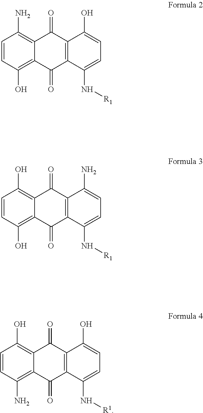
C1=CC(O)=C2C(=C1N)C(=O)C1=C(C2=O)C(N[R1])=CC=C1O.C1=CC(O)=C2C(=C1O)C(=O)C1=C(C2=O)C(N[R1])=CC=C1N.C1=CC(N)=C2C(=C1O)C(=O)C1=C(C2=O)C(N[R1])=CC=C1O
